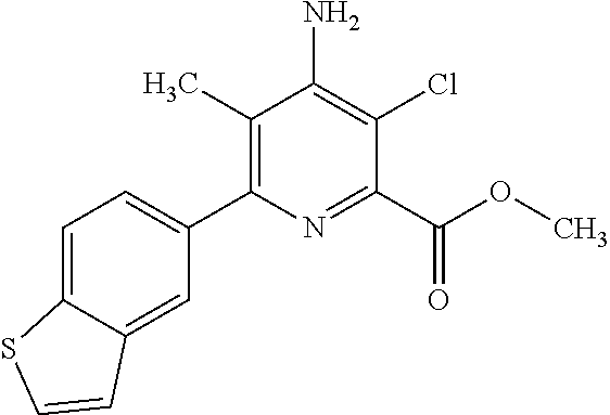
C1(C2=CC=C3C(=C2)C=CS3)=C(C)C(N)=C(Cl)C(C(=O)OC)=N1
